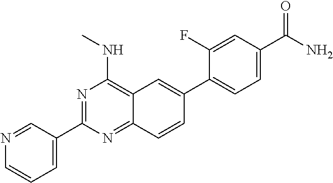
C1=NC=CC=C1C1=NC(NC)=C2C(=N1)C=CC(C1=CC=C(C(N)=O)C=C1F)=C2
